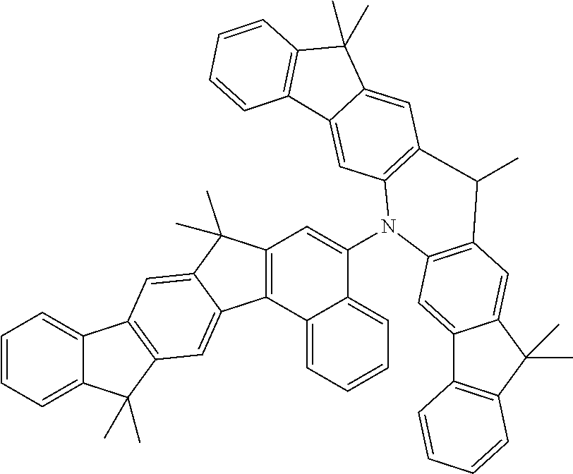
C12=CC=CC=C1C(C)(C)C1=C2C=C2C(C)(C)C3=C(C2=C1)C1=CC=CC=C1C(N1C2=C(C=C4C(=C2)C2=C(C4(C)C)C=CC=C2)C(C)C2=C1C=C1C4=C(C(C)(C)C1=C2)C=CC=C4)=C3
